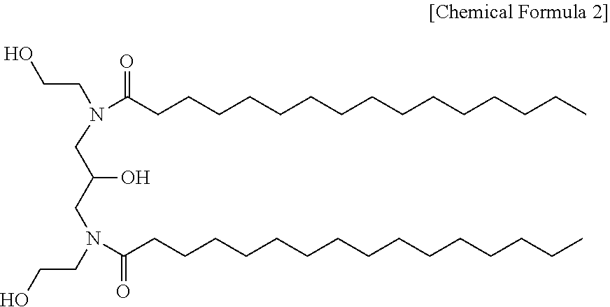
C(CN(C(CCCCCCCCCCCCCCC)=O)CC(CN(CCO)C(CCCCCCCCCCCCCCC)=O)O)O
